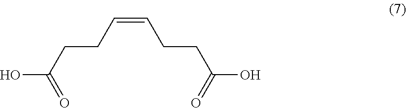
C(=CCCC(O)=O)CCC(O)=O
